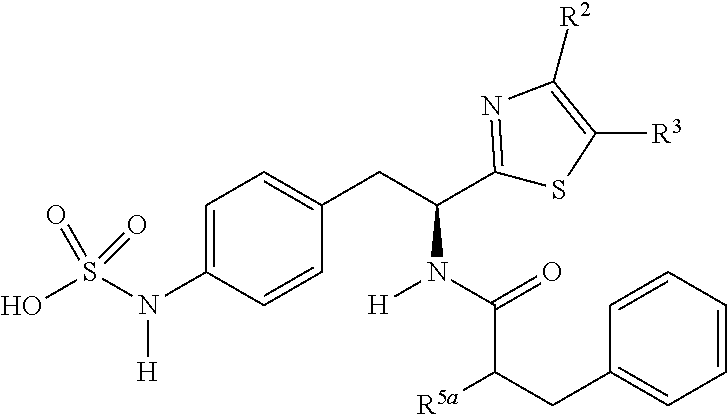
C1=C(N(S(O)(=O)=O)[H])C=CC(CC(C2=NC([R2])=C([R3])S2)N(C(=O)C(CC2=CC=CC=C2)[R5a])[H])=C1
